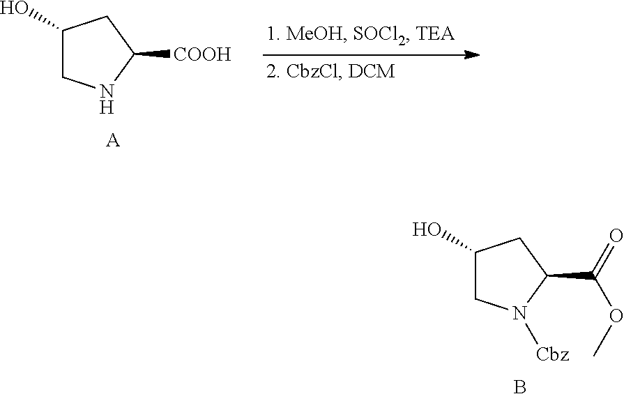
C1(O)CNC([COOH])C1.[A].C1(O)CN([Cbz])C(C(=O)OC)C1.B
